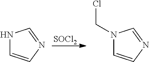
[SOCl2].N1C=CN=C1.N1(CCl)C=CN=C1
